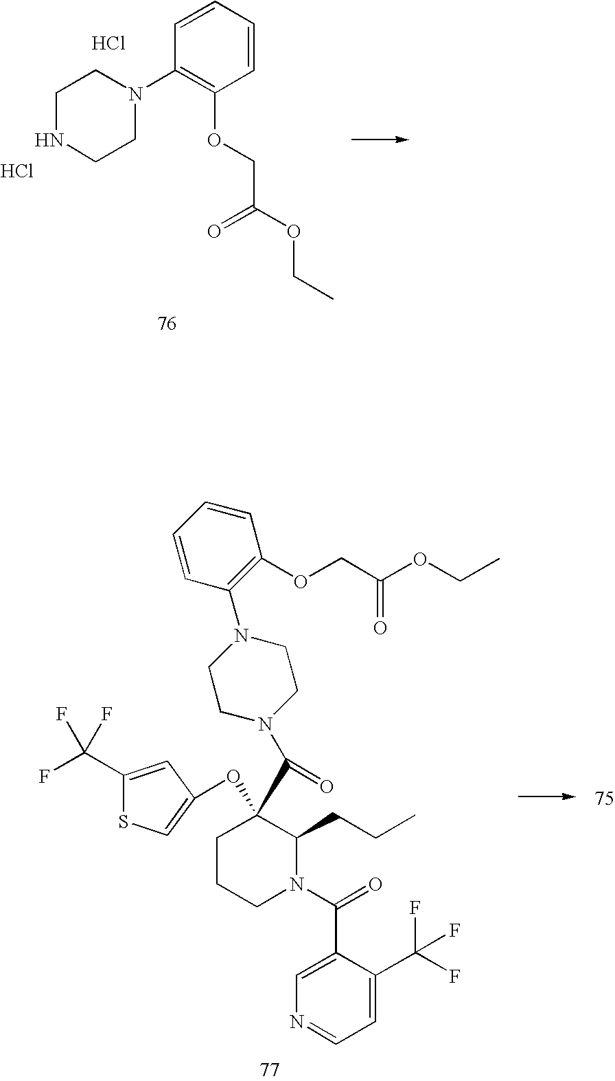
C1NCCN(C2=C(OCC(OCC)=O)C=CC=C2)C1.Cl.Cl.C1(N2CCN(C(C3(OC4=CSC(C(F)(F)F)=C4)CCCN(C(=O)C4=CN=CC=C4C(F)(F)F)C3CCC)=O)CC2)=C(OCC(OCC)=O)C=CC=C1
